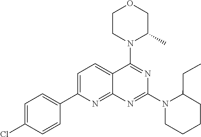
C1=C(C2=CC=C(Cl)C=C2)N=C2C(=C1)C(N1C(C)COCC1)=NC(N1C(CC)CCCC1)=N2
